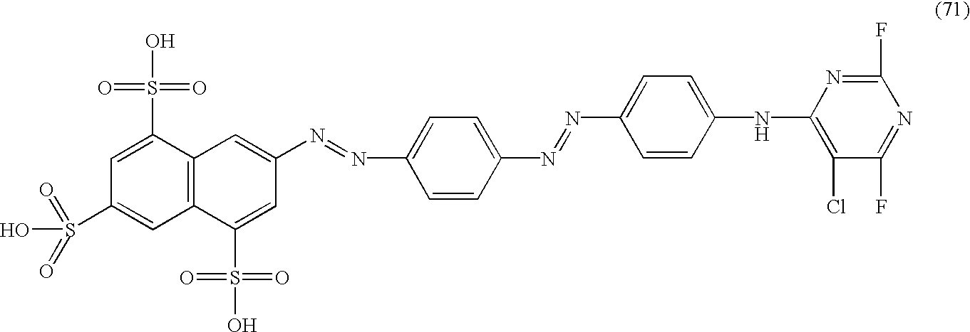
C12=C(C(S(O)(=O)=O)=CC(N=NC3=CC=C(N=NC4=CC=C(NC5=C(Cl)C(F)=NC(F)=N5)C=C4)C=C3)=C1)C=C(S(O)(=O)=O)C=C2S(O)(=O)=O
